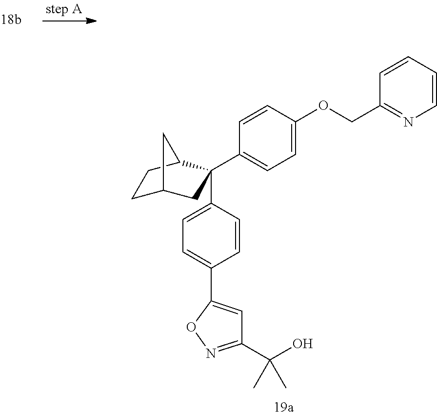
C1=CC(OCC2=NC=CC=C2)=CC=C1C1(C2=CC=C(C3=CC(C(O)(C)C)=NO3)C=C2)CC2CCC1C2
